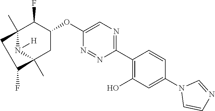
C1(C2=C(O)C=C(N3C=CN=C3)C=C2)=NC=C(OC2C(F)C3(C)N([H])C(C)(C2)C(F)C3)N=N1
